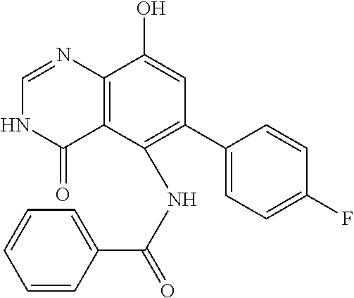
C12=C(C(NC(C3=CC=CC=C3)=O)=C(C3=CC=C(F)C=C3)C=C1O)C(=O)NC=N2
